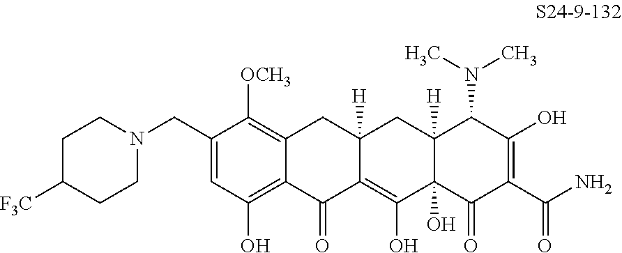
C1=C(CN2CCC([F3C])CC2)C([OCH3])=C2C(=C1O)C(=O)C1=C(O)C3(O)C([H])(CC1([H])C2)C(N(C)C)C(O)=C(C(N)=O)C3=O
